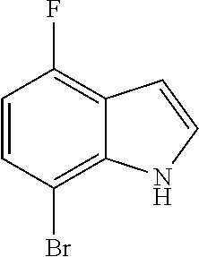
C1=CC(Br)=C2C(=C1F)C=CN2
